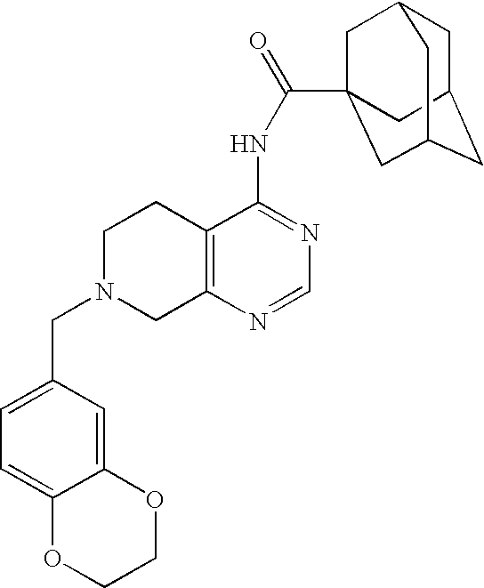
C1N(CC2=CC=C3C(=C2)OCCO3)CC2=C(C1)C(NC(=O)C13CC4CC(CC(C1)C4)C3)=NC=N2
